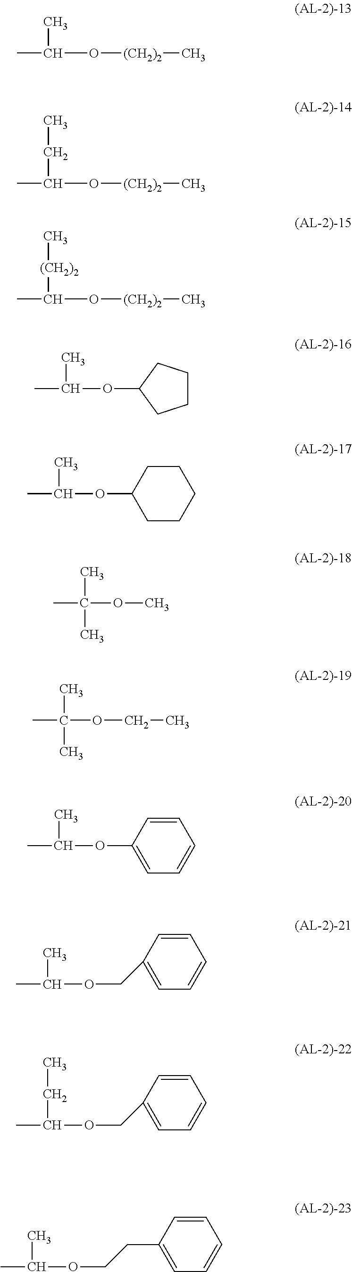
CC(O[(CH2)2]C)C.CC(OC1CCCC1)C.CC(OC)(C)C.CC(OC1=CC=CC=C1)C.CC(O[(CH2)2]C)CC.CC(O[(CH2)2]C)[(CH2)2]C.CC(OC1CCCCC1)C.CC(OCC)(C)C.CC(OCC1=CC=CC=C1)C.CC(OCC1=CC=CC=C1)CC.CC(OCCC1=CC=CC=C1)C
